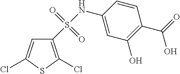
S(NC1=CC(O)=C(C(=O)O)C=C1)(=O)(=O)C1=C(Cl)SC(Cl)=C1
